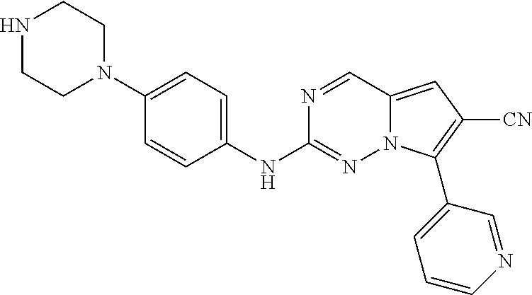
N1CCN(C2=CC=C(NC3=NN4C(=CC([CN])=C4C4=CC=CN=C4)C=N3)C=C2)CC1
